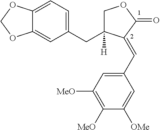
C12=CC=C(CC3([H])COC(=O)C3=CC3=CC([MeO])=C([MeO])C([OMe])=C3)C=C1OCO2
